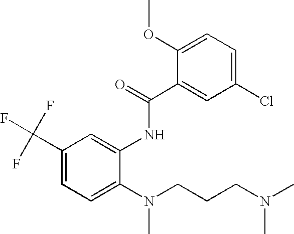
FC(C1=CC=C(N(CCCN(C)C)C)C(NC(C2=CC(Cl)=CC=C2OC)=O)=C1)(F)F
